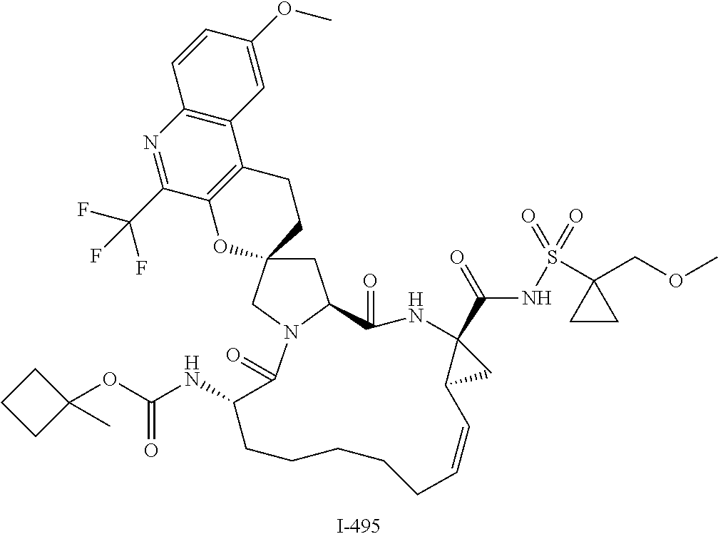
C1C2(CN3C1C(=O)NC1(C(NS(C4(COC)CC4)(=O)=O)=O)CC1C=CCCCCCC(NC(OC1(C)CCC1)=O)C3=O)CCC1=C(O2)C(C(F)(F)F)=NC2=C1C=C(OC)C=C2
